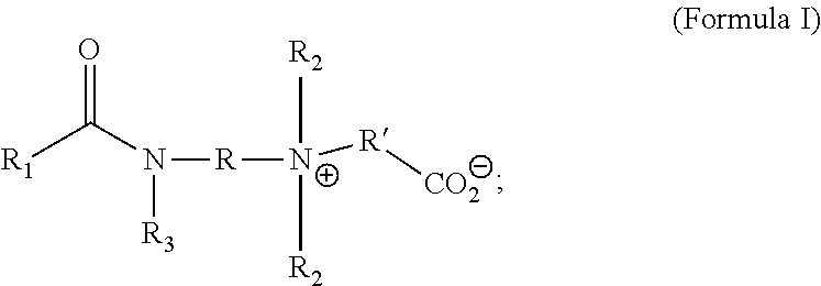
[R1]C(N([R3])[R][N+]([R2])([R2])[R][CO2])=O
